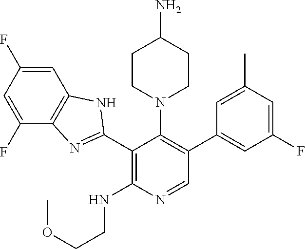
C1(C2=NC3=C(N2)C=C(F)C=C3F)=C(NCCOC)N=CC(C2=CC(F)=CC(C)=C2)=C1N1CCC(N)CC1
